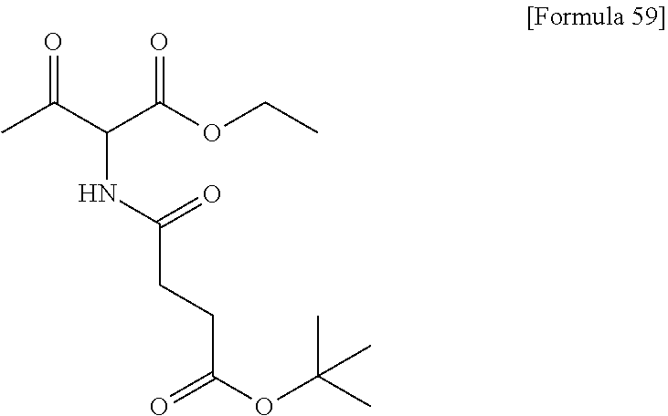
CC(C(C(OCC)=O)NC(CCC(OC(C)(C)C)=O)=O)=O
